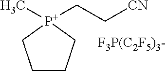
C1CC[P+](C)(CC[CN])C1
